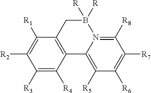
C1([R3])=C([R4])C2=C(C([R1])=C1[R2])CB([R])([R])N1=C([R8])C([R7])=C([R6])C([R5])=C21
